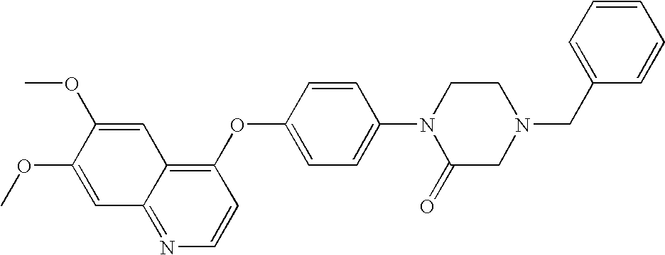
C1(OC2=CC=C(N3C(=O)CN(CC4=CC=CC=C4)CC3)C=C2)=C2C(=NC=C1)C=C(OC)C(OC)=C2
